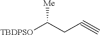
[TBDPSO]C(CC#C)[Me]
